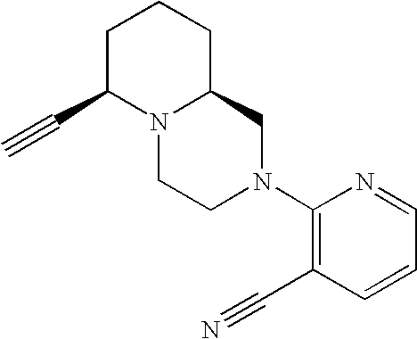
C1C(C#C)N2C(CC1)CN(C1=C(C#N)C=CC=N1)CC2
